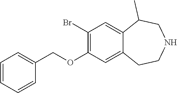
C1(Br)=C(OCC2=CC=CC=C2)C=C2C(=C1)C(C)CNCC2
